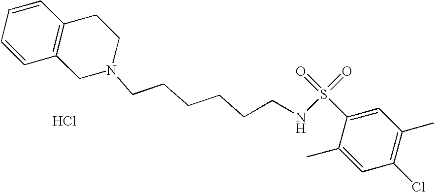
C1=CC=CC2=C1CCN(CCCCCCNS(=O)(=O)C1=CC(C)=C(Cl)C=C1C)C2.Cl
